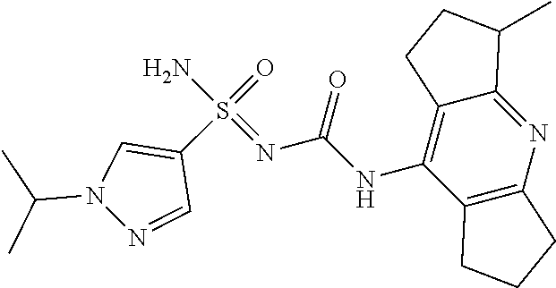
C(N=S(C1=CN(C(C)C)N=C1)(=O)N)(NC1=C2CCC(C)C2=NC2=C1CCC2)=O
